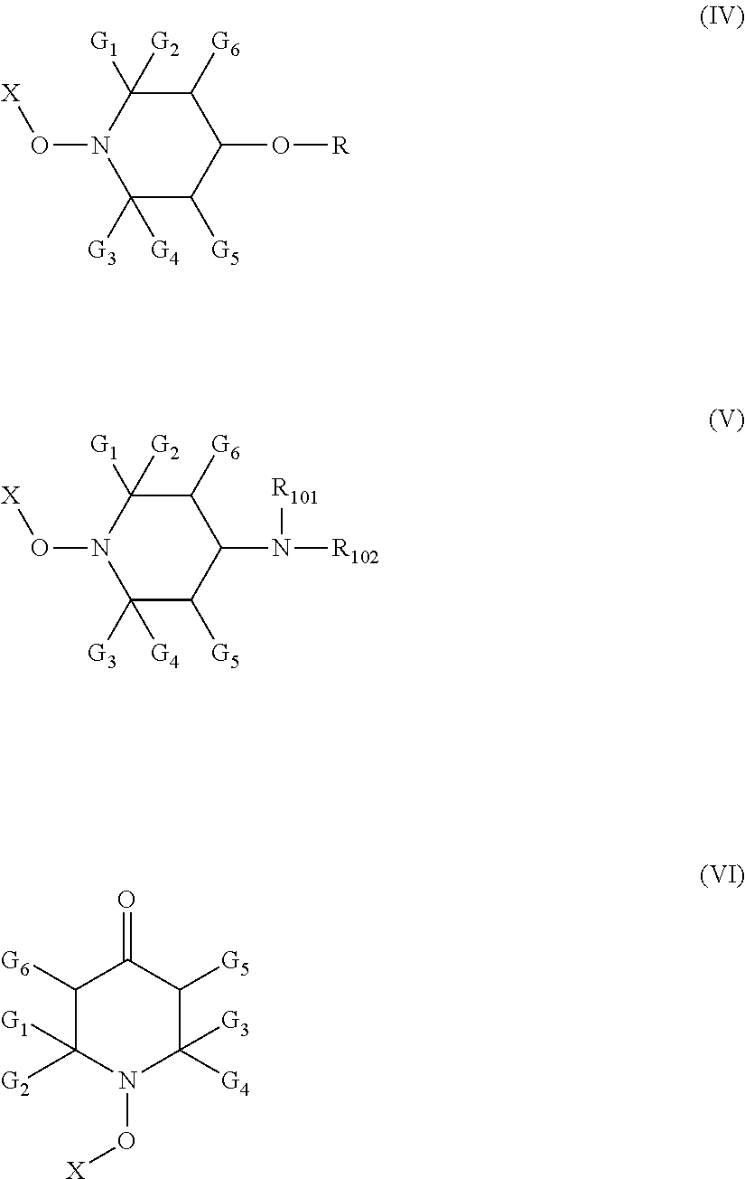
C1([G3])([G4])C([G5])C(O[R])C([G6])C([G1])([G2])N1O[X].C1([G3])([G4])C([G5])C(N([R102])[R101])C([G6])C([G1])([G2])N1O[X].C1([G6])C([G2])([G1])N(O[X])C([G4])([G3])C([G5])C1=O
